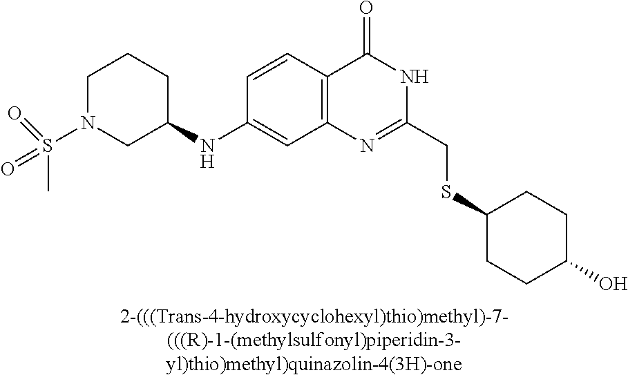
[2-(((Trans-4-hydroxycyclohexyl)thio)methyl)-7-(((R)-1-(methylsulfonyl)piperidin-3-yl)thio)methyl)quinazolin-4(3H)-one].C1(NC2CCCN(S(C)(=O)=O)C2)=CC2=C(C=C1)C(=O)NC(CSC1CCC(O)CC1)=N2
